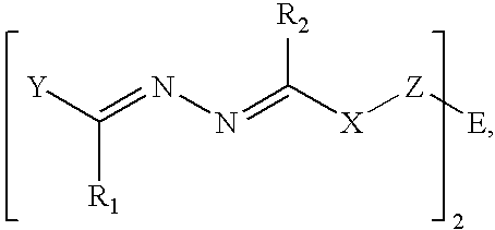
[Y]C(=NN=C([X][Z][E])[R2])[R1]
